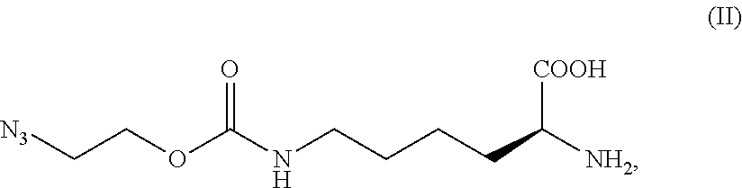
[N3]CCOC(NCCCCC([NH2])[COOH])=O
